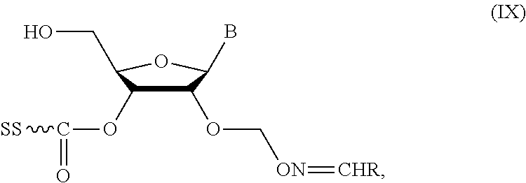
C1(OC[ON]=[CHR])C(OC([SS])=O)C(CO)OC1B
